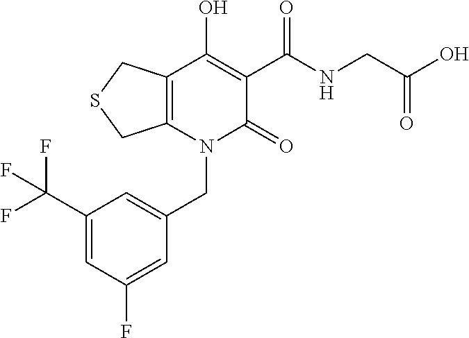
C(N1C(=O)C(C(NCC(O)=O)=O)=C(O)C2=C1CSC2)C1=CC(C(F)(F)F)=CC(F)=C1
